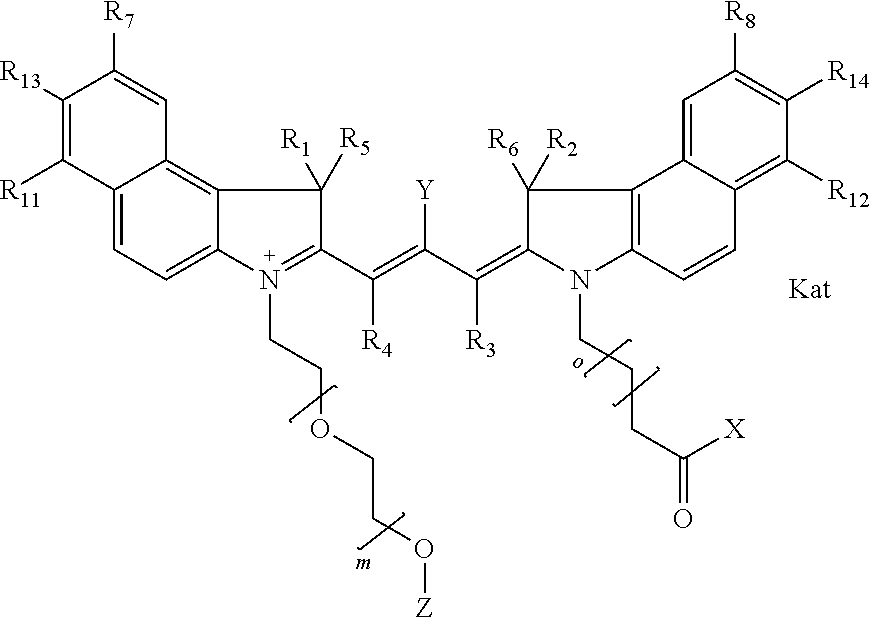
C12=CC=C3C(=C1C=C([R7])C([R13])=C2[R11])C([R5])([R1])C(C(=C(C(=C1N(CCCC(=O)[X])C2=C(C1([R6])[R2])C1=CC([R8])=C([R14])C([R12])=C1C=C2)[R3])[Y])[R4])=N3CCOCCO[Z]
